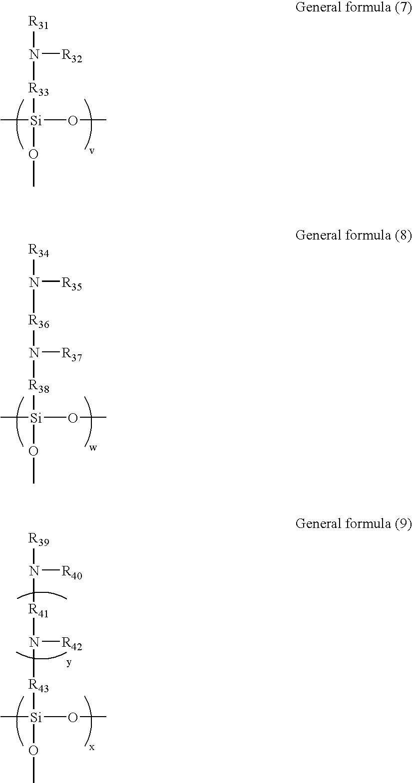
[R31]N([R33][Si](OC)(C)OC)[R32].[R36](N([R38][Si](OC)(C)OC)[R37])N([R34])[R35].[R41](N([R43][Si](OC)(C)OC)[R42])N([R39])[R40]
